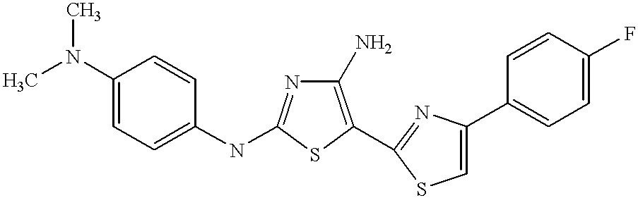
C1(N)=C(C2=NC(C3=CC=C(F)C=C3)=CS2)SC(NC2=CC=C(N(C)C)C=C2)=N1
